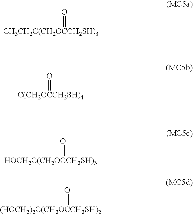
[CH3CH2C(CH2OCCH2SH)3]=O.[C(CH2OCCH2SH)4]=O.[HOCH2C(CH2OCCH2SH)3]=O.[(HOCH2)2C(CH2OCCH2SH)2]=O
